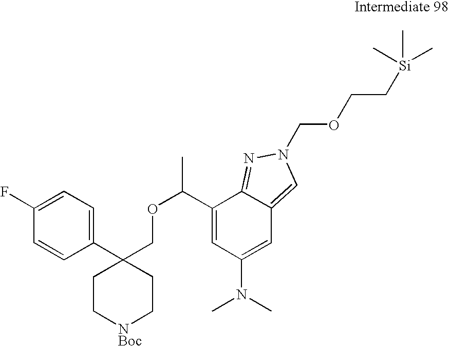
C1(C2(COC(C)C3=CC(N(C)C)=CC4=CN(COCC[Si](C)(C)C)N=C34)CC[NBoc]CC2)=CC=C(F)C=C1
